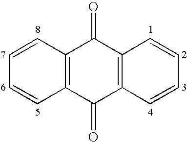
C12=C(C(=O)C3=C(C1=O)C=CC=C3)C=CC=C2
